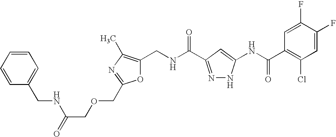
C1(CNC(=O)C2=NNC(NC(C3=C(Cl)C=C(F)C(F)=C3)=O)=C2)=C(C)N=C(COCC(NCC2=CC=CC=C2)=O)O1
